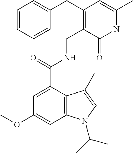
N1C(C)=CC(CC2=CC=CC=C2)=C(CNC(C2=CC(OC)=CC3=C2C(C)=CN3C(C)C)=O)C1=O
